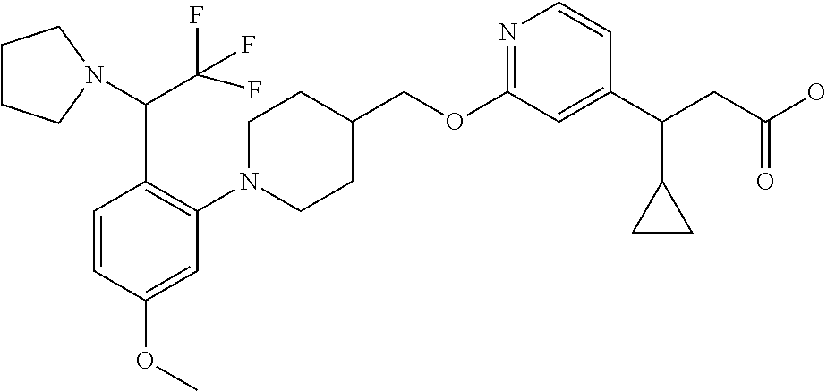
C1(OCC2CCN(C3=C(C(C(F)(F)F)N4CCCC4)C=CC(OC)=C3)CC2)=NC=CC(C(CC(O)=O)C2CC2)=C1
